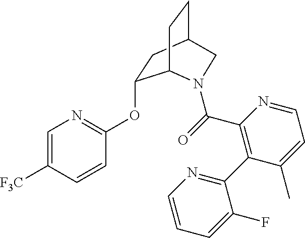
C1=C([F3C])C=CC(OC2CC3CCC2N(C(=O)C2=C(C4=NC=CC=C4F)C(C)=CC=N2)C3)=N1
